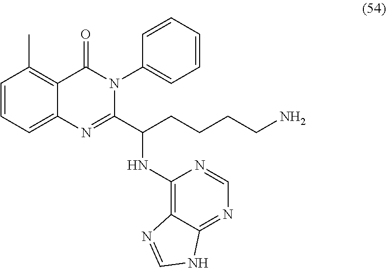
C1=CC=C2C(=C1C)C(=O)N(C1=CC=CC=C1)C(C(CCCCN)NC1=C3C(=NC=N1)NC=N3)=N2
